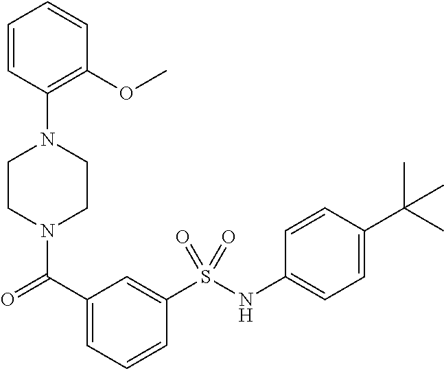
C1CN(C(=O)C2=CC=CC(S(NC3=CC=C(C(C)(C)C)C=C3)(=O)=O)=C2)CCN1C1=C(OC)C=CC=C1
